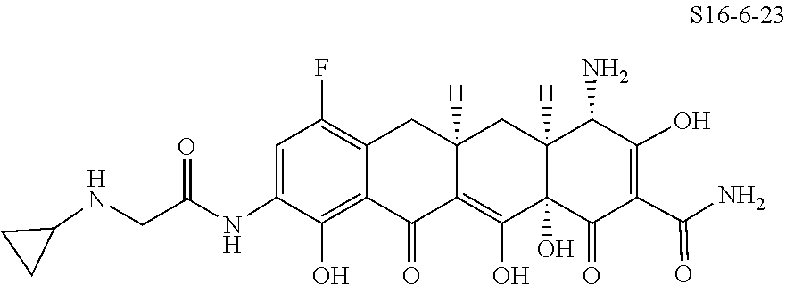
C1(NC(CNC2CC2)=O)=CC(F)=C2CC3([H])CC4([H])C(N)C(O)=C(C(=O)N)C(=O)C4(O)C(O)=C3C(=O)C2=C1O
